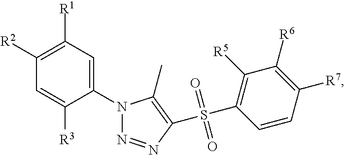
C1([R2])=C([R1])C=C(N2N=NC(S(=O)(=O)C3=C([R5])C([R6])=C([R7])C=C3)=C2C)C([R3])=C1
